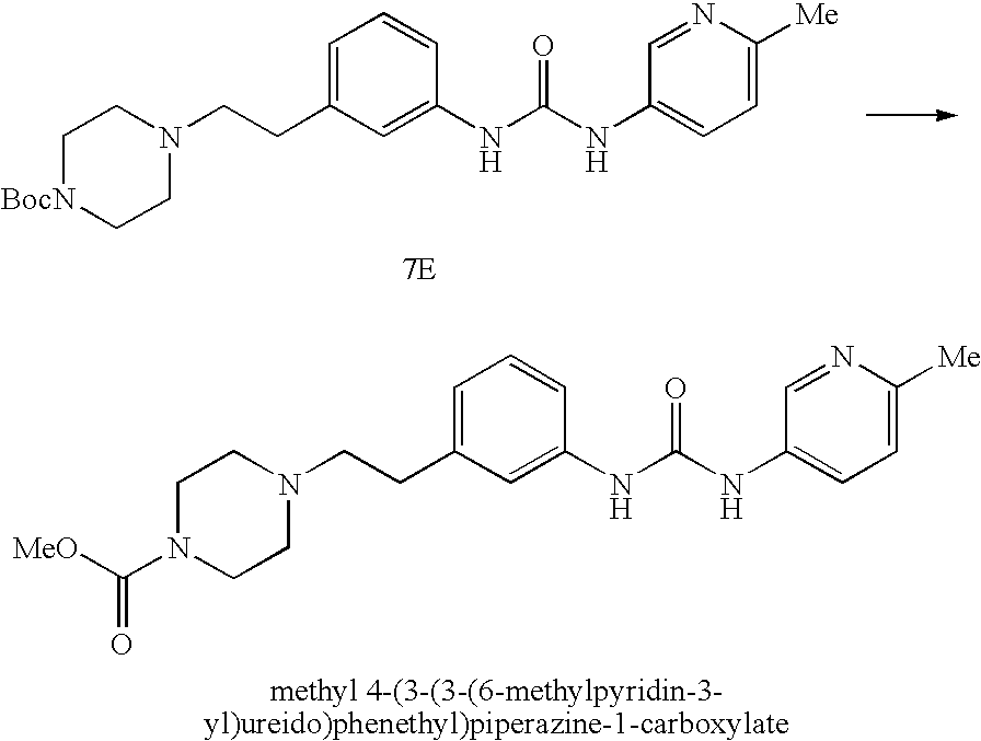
[7E].C1=C(CCN2CC[BocN]CC2)C=C(NC(NC2=CC=C([Me])N=C2)=O)C=C1.C1=C(CCN2CCN(C([MeO])=O)CC2)C=C(NC(NC2=CC=C([Me])N=C2)=O)C=C1
